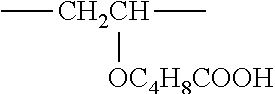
C[CH2CH](C)[OC4H8COOH]
